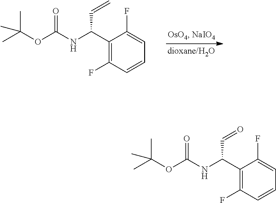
C1(C(NC(OC(C)(C)C)=O)C=O)=C(F)C=CC=C1F.C1(C(NC(OC(C)(C)C)=O)C=C)=C(F)C=CC=C1F
